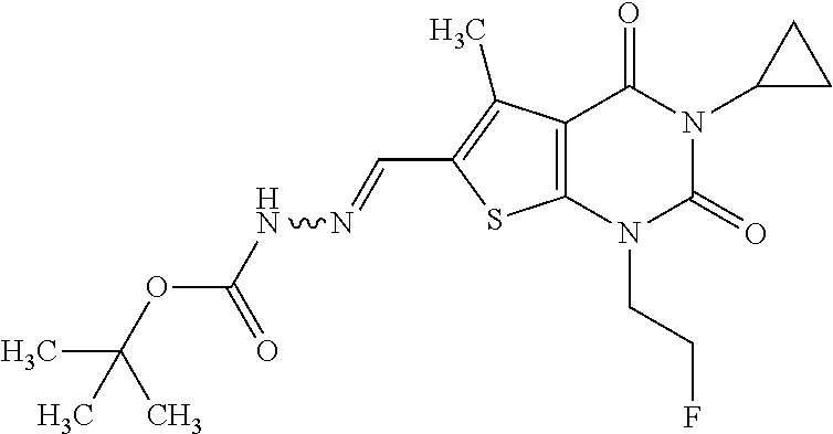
C12=C(N(CCF)C(=O)N(C3CC3)C1=O)SC(C=NNC(OC(C)(C)C)=O)=C2C
